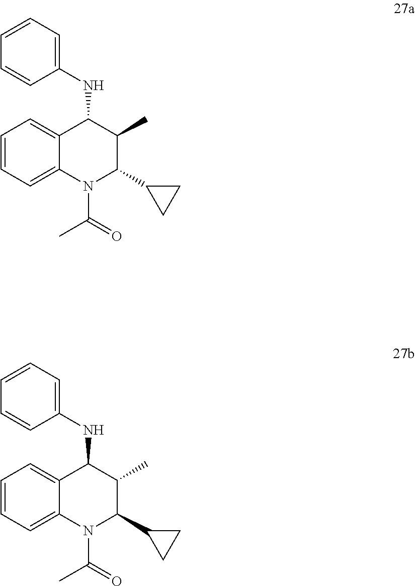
C1=CC=C2C(=C1)C(NC1=CC=CC=C1)C(C)C(C1CC1)N2C(C)=O.C1=CC=C2C(=C1)C(NC1=CC=CC=C1)C(C)C(C1CC1)N2C(C)=O
